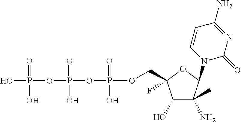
C1(O)C(N)(C)C(N2C(=O)N=C(N)C=C2)OC1(F)COP(OP(OP(O)(=O)O)(=O)O)(=O)O
